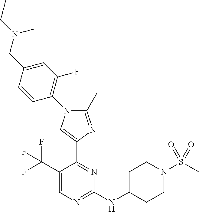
C1(C(F)(F)F)=CN=C(NC2CCN(S(C)(=O)=O)CC2)N=C1C1=CN(C2=C(F)C=C(CN(C)CC)C=C2)C(C)=N1
